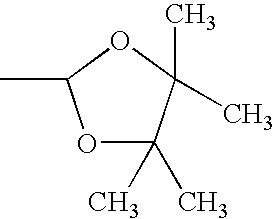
O1C(C)OC(C)(C)C1(C)C
